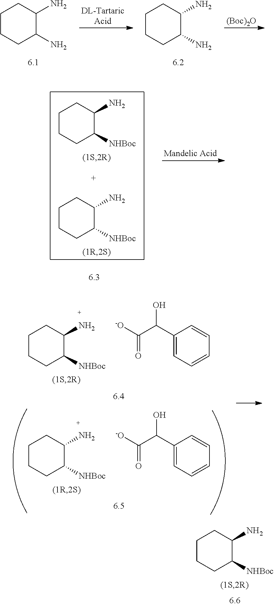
[(Boc)2O].C1CCC(N)C(N)C1.C1CCC(N)C(N)C1.C1CCC([NHBoc])C(N)C1.C1(C(C([-O])=O)O)=CC=CC=C1.C1CCC([NHBoc])C(N)C1.C1(C(C([-O])=O)O)=CC=CC=C1.C1CCC([NHBoc])C(N)C1.C1CCC([NHBoc])C(N)C1.C1CCC([NHBoc])C(N)C1
